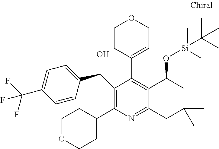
C1(C(C2=CC=C(C(F)(F)F)C=C2)O)=C(C2CCOCC2)N=C2C(=C1C1=CCOCC1)C(O[Si](C)(C)C(C)(C)C)CC(C)(C)C2
